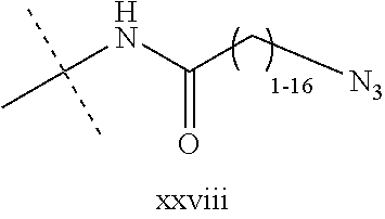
CC(NC(=O)C[N3])(C)C
